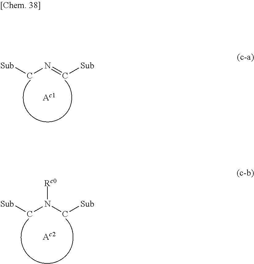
C(N=C[Sub])[Sub].C(N(C[Sub])[Rc0])[Sub]
